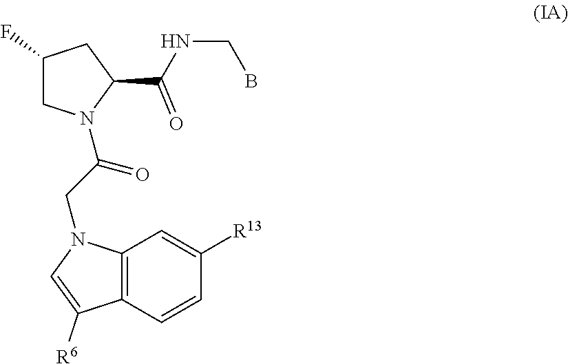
C1(F)CN(C(CN2C=C([R6])C3=C2C=C([R13])C=C3)=O)C(C(=O)NCB)C1
